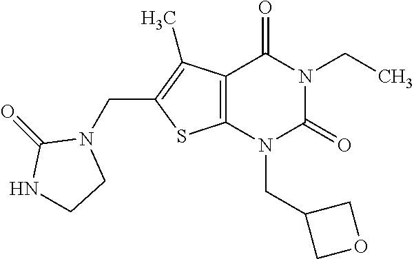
C12=C(N(CC3COC3)C(=O)N(CC)C1=O)SC(CN1C(=O)NCC1)=C2C
